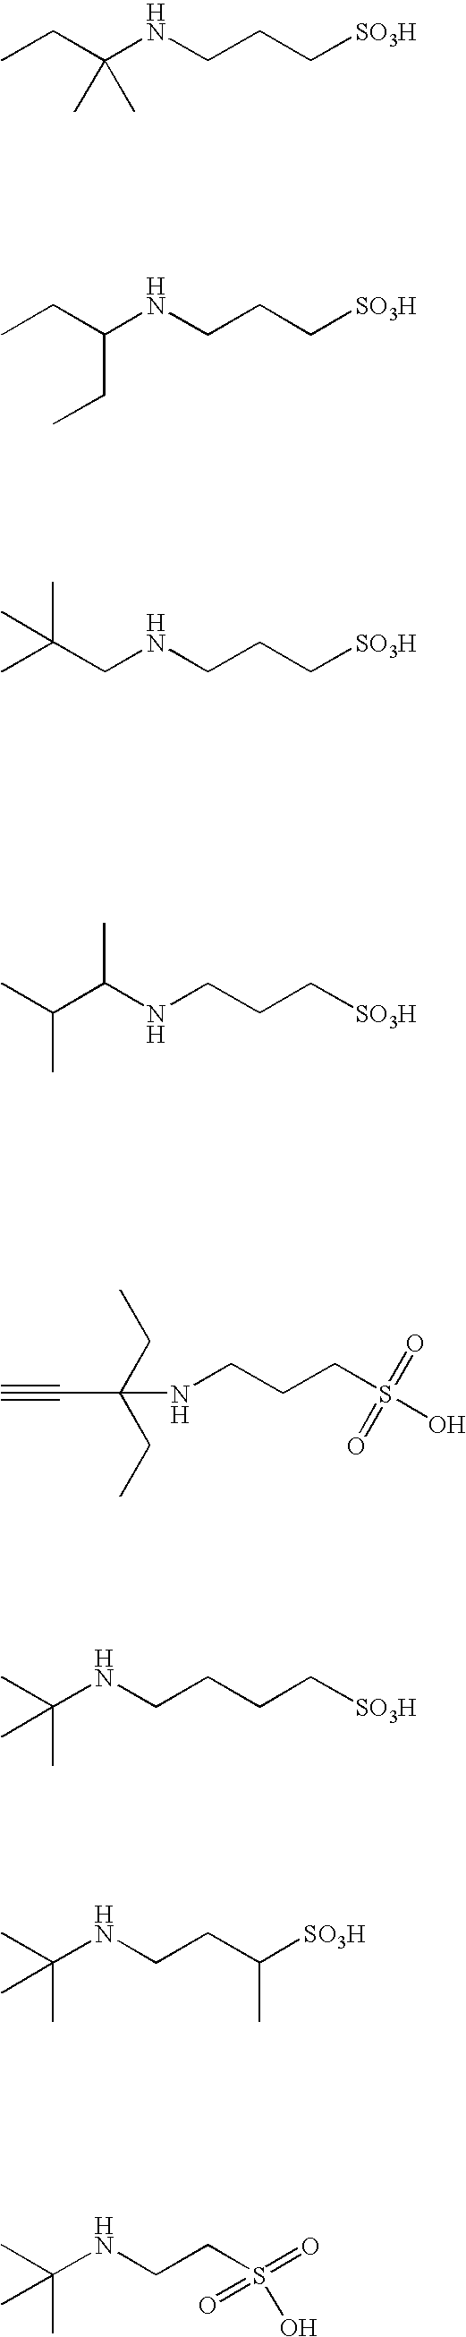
C(NCCC[SO3H])(CC)(C)C.C(NCCC[SO3H])(CC)CC.C(NCCC[SO3H])C(C)(C)C.N(CCC[SO3H])C(C(C)C)C.C#CC(NCCCS(O)(=O)=O)(CC)CC.N(CCCC[SO3H])C(C)(C)C.N(CCC([SO3H])C)C(C)(C)C.N(CCS(=O)(=O)O)C(C)(C)C
